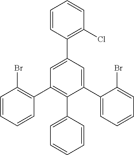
C1=CC=CC(C2=C(C3=CC=CC=C3)C(C3=CC=CC=C3Br)=CC(C3=C(Cl)C=CC=C3)=C2)=C1Br
